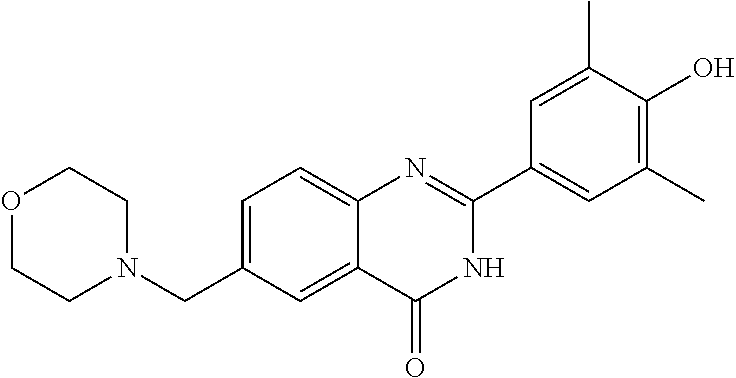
C1=C(CN2CCOCC2)C=C2C(=C1)N=C(C1=CC(C)=C(O)C(C)=C1)NC2=O
